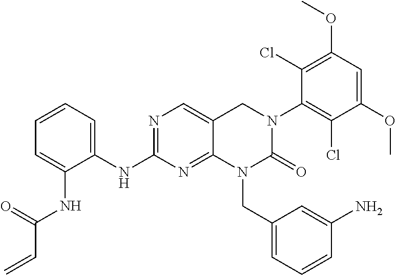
C1(NC2=CC=CC=C2NC(C=C)=O)=NC=C2C(=N1)N(CC1=CC=CC(N)=C1)C(=O)N(C1=C(Cl)C(OC)=CC(OC)=C1Cl)C2
